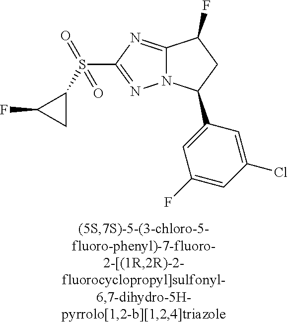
C12=NC(S(C3C(F)C3)(=O)=O)=NN1C(C1=CC(F)=CC(Cl)=C1)CC2F
